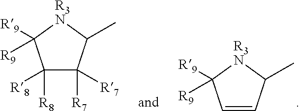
C1=CC(C)[R3N]C1([R9])[R9].C1([R8])([R8])C([R7])([R7])C(C)[R3N]C1([R9])[R9]
